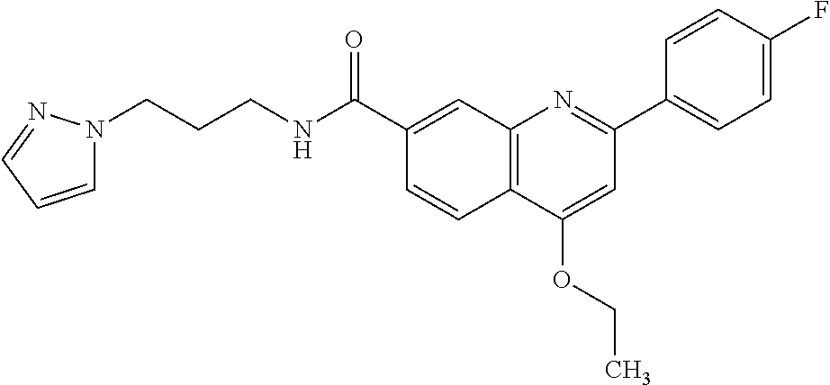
C1(C(NCCCN2C=CC=N2)=O)=CC2=C(C=C1)C(OCC)=CC(C1=CC=C(F)C=C1)=N2
